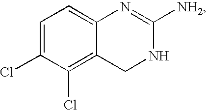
C1=C(Cl)C(Cl)=C2C(=C1)N=C([NH2])NC2
